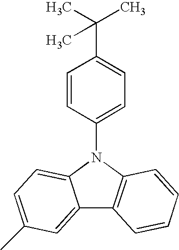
C12=CC(C)=CC=C1N(C1=CC=C(C(C)(C)C)C=C1)C1=C2C=CC=C1
